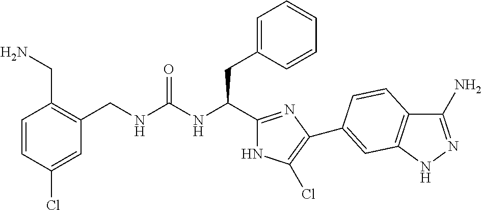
C(NC(CC1=CC=CC=C1)C1=NC(C2=CC3=C(C(N)=NN3)C=C2)=C(Cl)N1)(=O)NCC1=C(CN)C=CC(Cl)=C1
